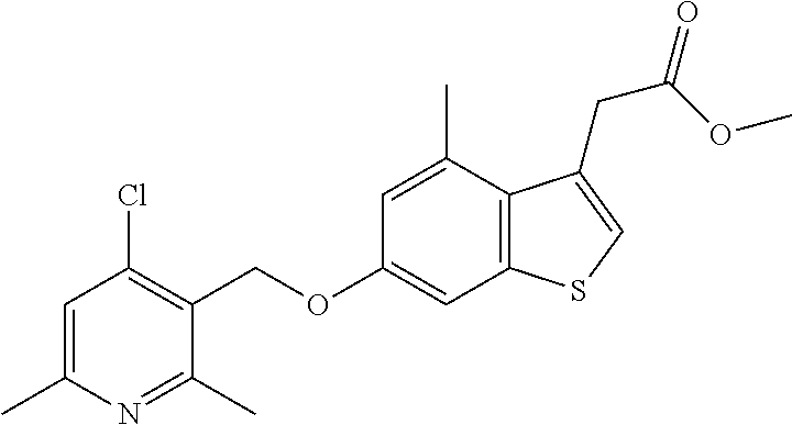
C(OC1=CC2=C(C(C)=C1)C(CC(=O)OC)=CS2)C1=C(Cl)C=C(C)N=C1C
